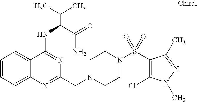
C1=CC=C2C(=C1)C(NC(C(N)=O)C(C)C)=NC(CN1CCN(S(C3=C(Cl)N(C)N=C3C)(=O)=O)CC1)=N2
